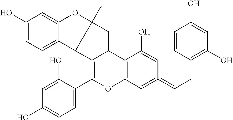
C1(O)=CC=C2C(=C1)OC1(C)C=C3C(=C(C4=CC=C(O)C=C4O)OC4=C3C(O)=CC(=CCC3=C(O)C=C(O)C=C3)=C4)C2C1
